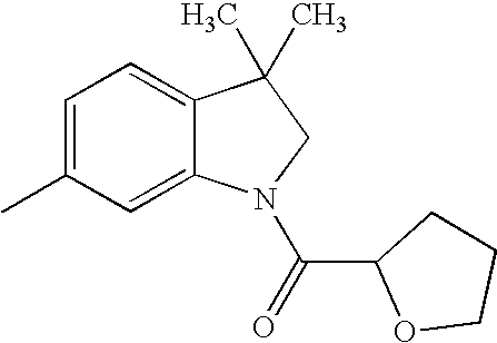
C1=C(C)C=C2C(=C1)C(C)(C)CN2C(=O)C1OCCC1
